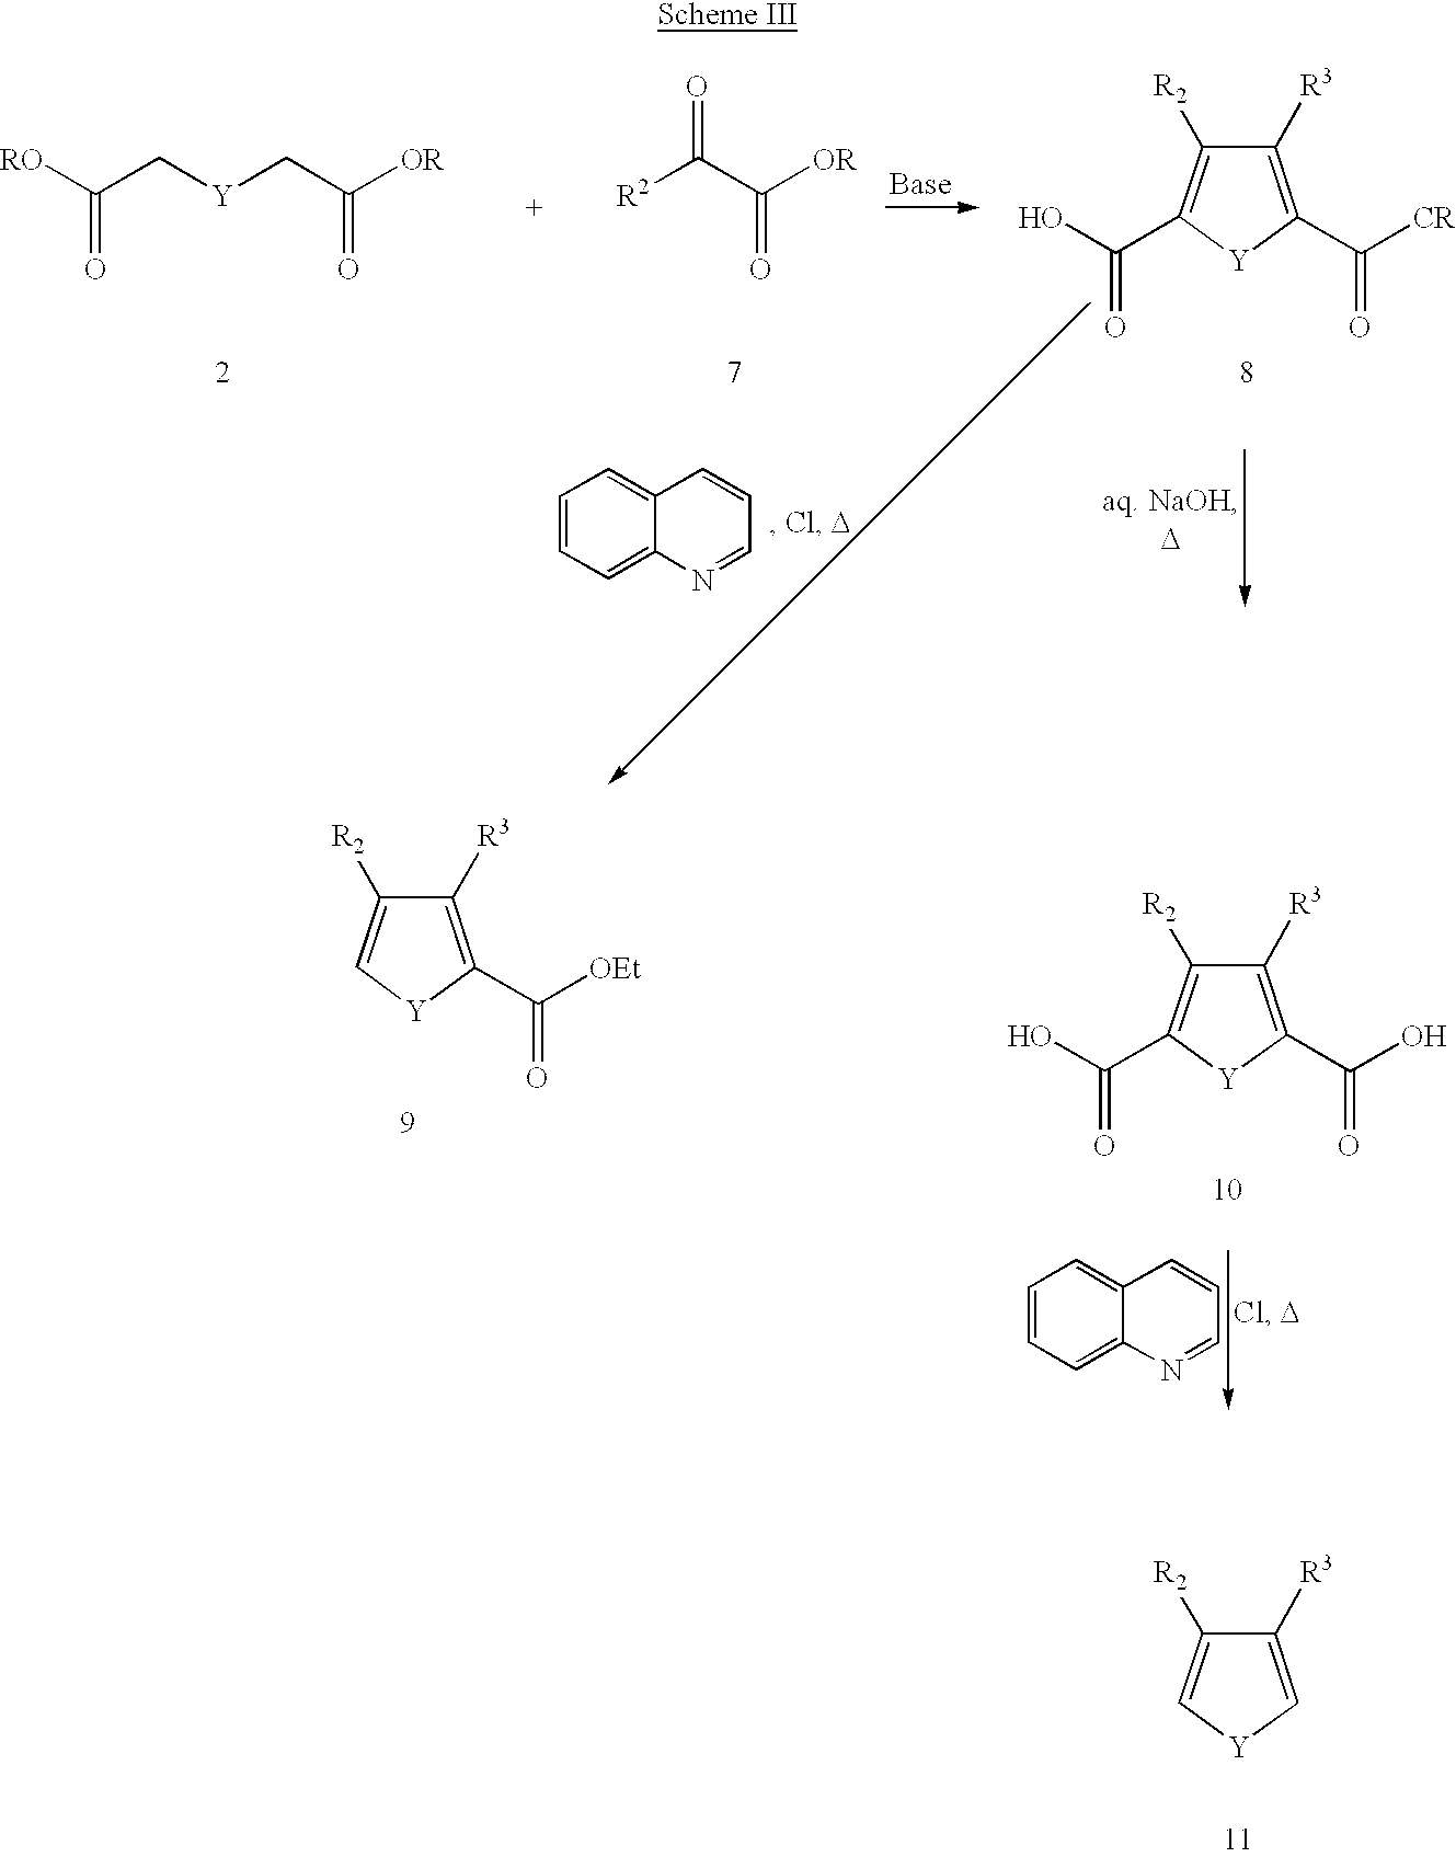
C1=C([R3])C([R2])=C[Y]1.C([Y]CC([RO])=O)C([OR])=O.C(C([OR])=O)([R2])=O.C1(C([CR])=O)=C([R3])C([R2])=C(C(O)=O)[Y]1.C1=CC=C2C(=C1)C=CC=N2.C1(C(O)=O)=C([R3])C([R2])=C(C(O)=O)[Y]1.C1=CC=C2C(=C1)C=CC=N2.C1(C([OEt])=O)=C([R3])C([R2])=C[Y]1
